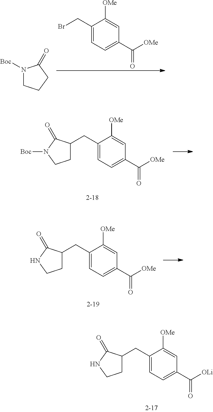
N1([Boc])CCCC1=O.C1(CBr)=CC=C(C([OMe])=O)C=C1[OMe].C1(CC2CCN([Boc])C2=O)=CC=C(C([OMe])=O)C=C1[OMe].C1(CC2CCNC2=O)=CC=C(C([OMe])=O)C=C1[OMe].C1(CC2CCNC2=O)=CC=C(C([OLi])=O)C=C1[OMe]
